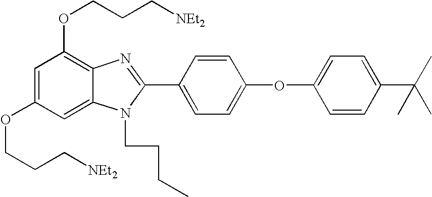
C1=C(OCCC[NEt2])C=C2C(=C1OCCC[NEt2])N=C(C1=CC=C(OC3=CC=C(C(C)(C)C)C=C3)C=C1)N2CCCC
